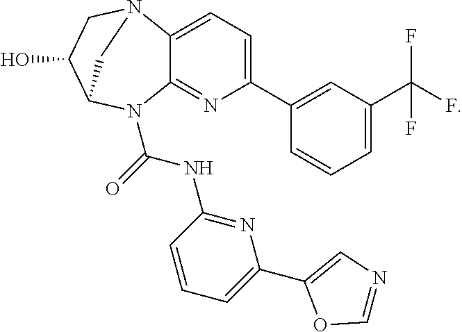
C1=C2C(=NC(C3=CC(C(F)(F)F)=CC=C3)=C1)N(C(NC1=NC(C3=CN=CO3)=CC=C1)=O)C1C(O)CN2C1
